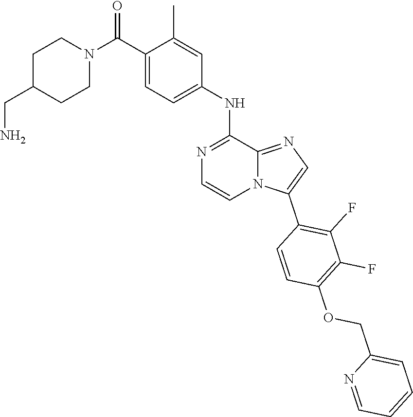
C(N)C1CCN(C(=O)C2=CC=C(NC3=NC=CN4C3=NC=C4C3=C(F)C(F)=C(OCC4=CC=CC=N4)C=C3)C=C2C)CC1
